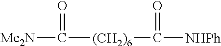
[Me2N]C([(CH2)6]C([NHPh])=O)=O
